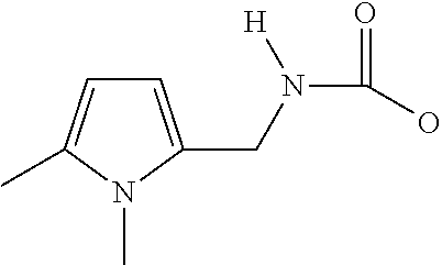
C1=C(CN(C(=O)O)[H])N(C)C(C)=C1
